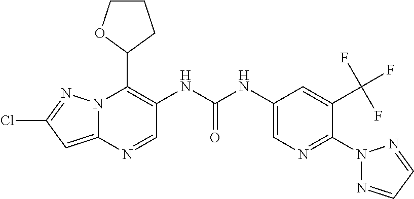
N12C(=CC(Cl)=N1)N=CC(NC(NC1=CN=C(N3N=CC=N3)C(C(F)(F)F)=C1)=O)=C2C1CCCO1
